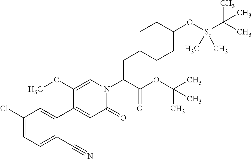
C1C(CC(N2C=C(OC)C(C3=CC(Cl)=CC=C3C#N)=CC2=O)C(OC(C)(C)C)=O)CCC(O[Si](C(C)(C)C)(C)C)C1
